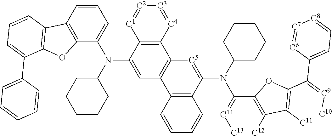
C1=CC2=C(C(N(C3CCCCC3)C3=CC4=C(C5=C3[C1]=[C2][C3]=[C4]5)[C5]=C(N(C3CCCCC3)C(=[C14][C13])C3=C([C12])C([C11])=C(C(=[C9][C10])C5=CC=[C8][C7]=[C6]5)O3)C3=C4C=CC=C3)=C1)OC1=C2C=CC=C1C1=CC=CC=C1
